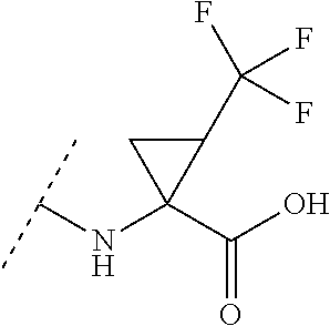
C(NC1(C(=O)O)C(C(F)(F)F)C1)(C)C
